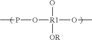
CPO[R1](OC)(O)[OR]
